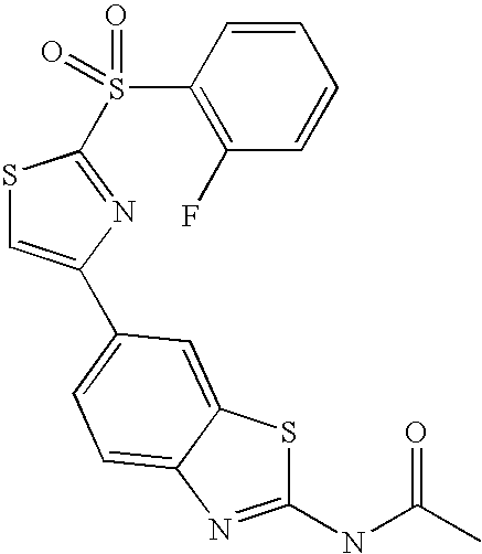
C1(NC(C)=O)=NC2=CC=C(C3=CSC(S(C4=C(F)C=CC=C4)(=O)=O)=N3)C=C2S1
